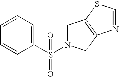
C1(S(=O)(=O)N2CC3=C(C2)N=CS3)=CC=CC=C1
